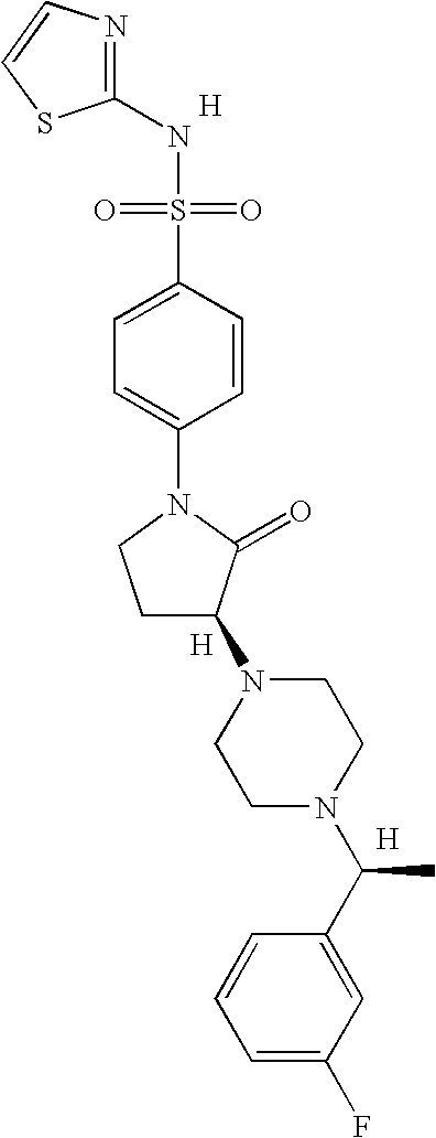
N1=C(NS(=O)(=O)C2=CC=C(N3CCC(N4CCN(C(C5=CC(F)=CC=C5)C)CC4)C3=O)C=C2)SC=C1.[H].[H].[H]
